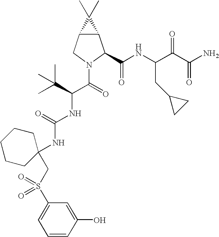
C12C(CN(C(C(NC(=O)NC3(CS(=O)(=O)C4=CC=CC(O)=C4)CCCCC3)C(C)(C)C)=O)C1C(NC(C(C(N)=O)=O)CC1CC1)=O)C2(C)C
